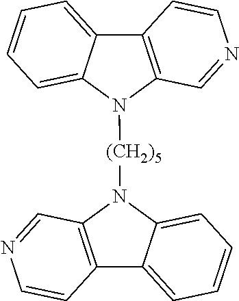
C12=C(N([(CH2)5]N3C4=C(C5=CC=CC=C35)C=CN=C4)C3=CC=CC=C13)C=NC=C2
